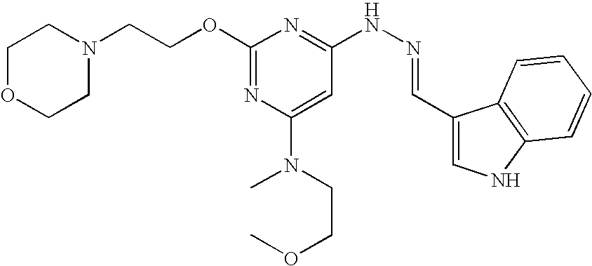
C1(OCCN2CCOCC2)=NC(N(CCOC)C)=CC(NN=CC2=CNC3=C2C=CC=C3)=N1
